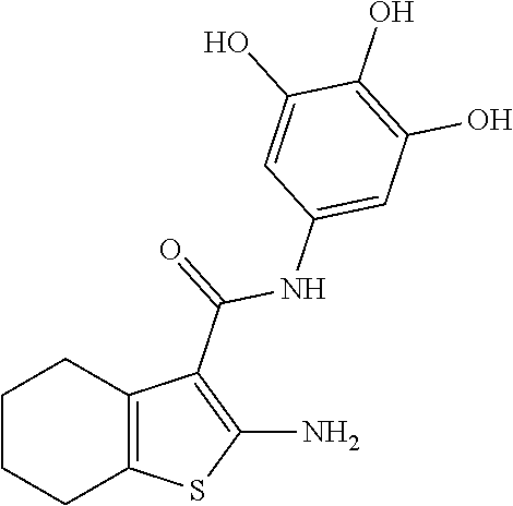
C1CCC2=C(C1)C(C(NC1=CC(O)=C(O)C(O)=C1)=O)=C(N)S2
